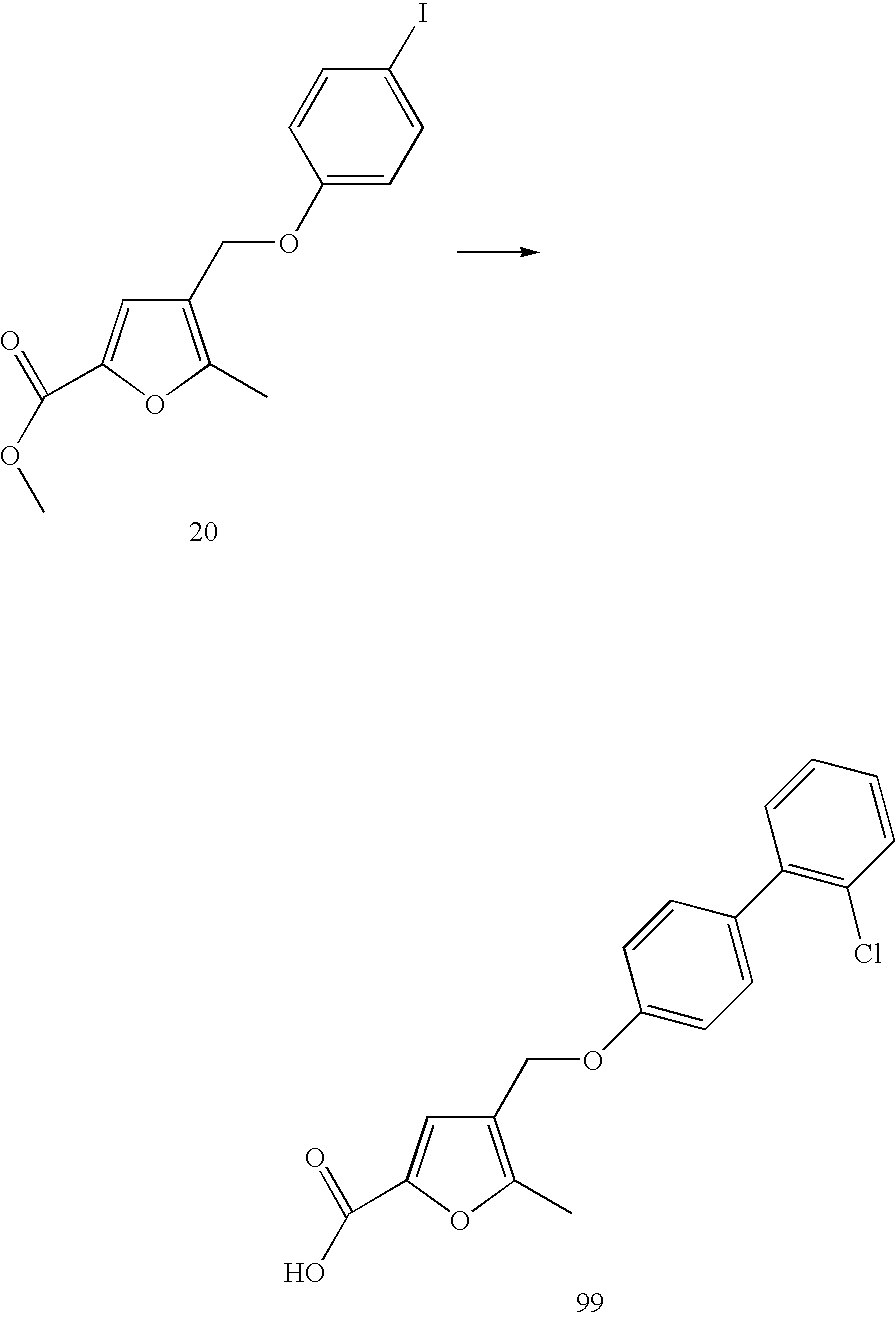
C1(COC2=CC=C(I)C=C2)=C(C)OC(C(=O)OC)=C1.C1(COC2=CC=C(C3=C(Cl)C=CC=C3)C=C2)=C(C)OC(C(=O)O)=C1
